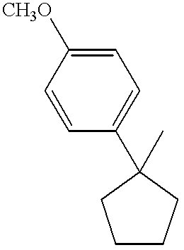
CC1(C2=CC=C([CH3O])C=C2)CCCC1
